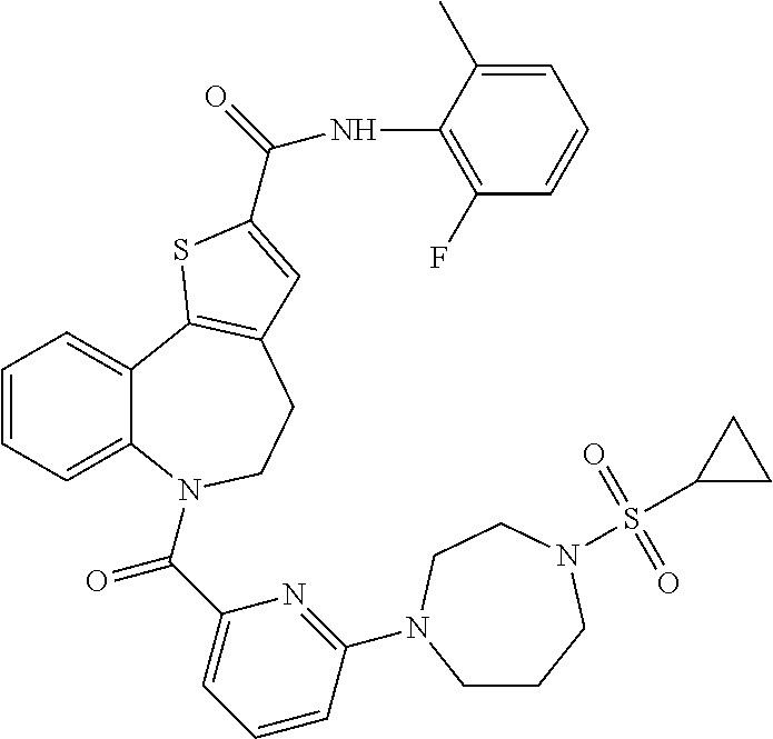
C1=CC=C2C(=C1)C1=C(CCN2C(C2=CC=CC(N3CCCN(S(C4CC4)(=O)=O)CC3)=N2)=O)C=C(C(=O)NC2=C(F)C=CC=C2C)S1
